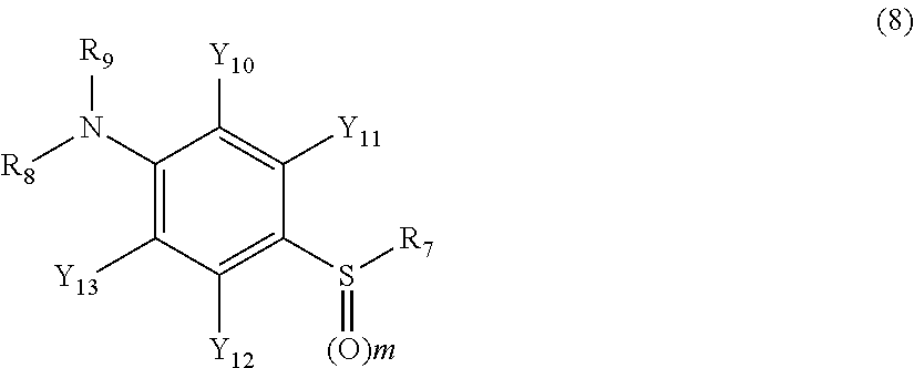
C1(N([R8])[R9])=C([Y13])C([Y12])=C(S([R7])=[(O)m])C([Y11])=C1[Y10]
